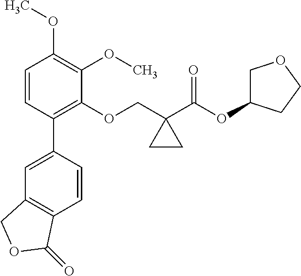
C1=CC(C2=CC3=C(C=C2)C(=O)OC3)=C(OCC2(C(=O)OC3COCC3)CC2)C(OC)=C1OC
